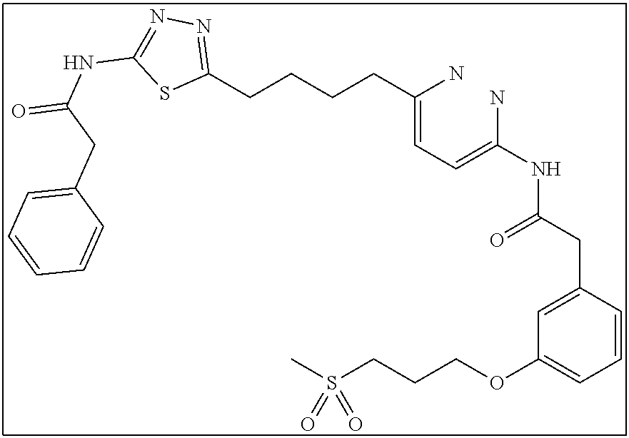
C(=CC=C(N)NC(CC1=CC(OCCCS(C)(=O)=O)=CC=C1)=O)(N)CCCCC1=NN=C(NC(=O)CC2=CC=CC=C2)S1
